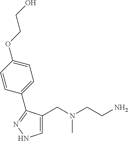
C1=C(CN(CCN)C)C(C2=CC=C(OCCO)C=C2)=NN1
